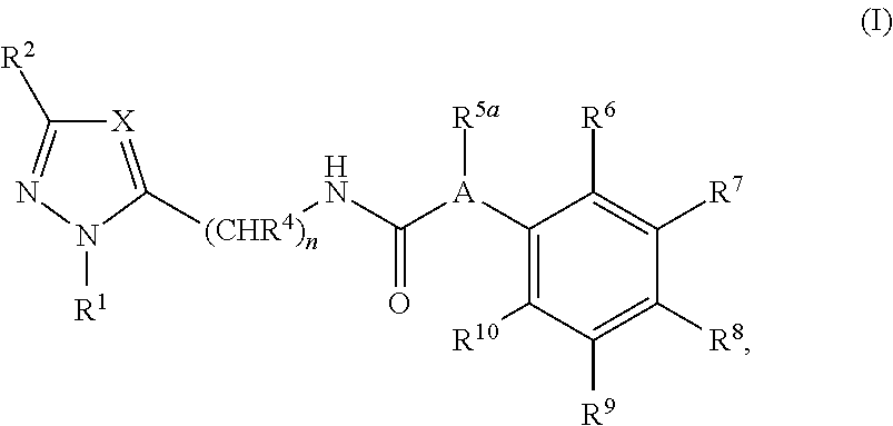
[X]1=C([(CHR4)n]NC([A](C2=C([R10])C([R9])=C([R8])C([R7])=C2[R6])[R5a])=O)N([R1])N=C1[R2]
